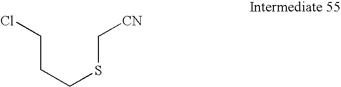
C(CCSC[CN])Cl
